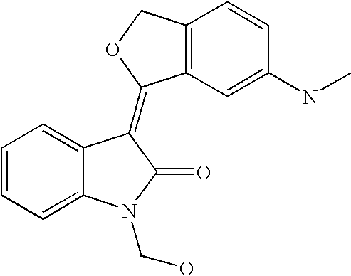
C1=CC=C2C(=C1)C(=C1C3=C(CO1)C=CC(NC)=C3)C(=O)N2CO
